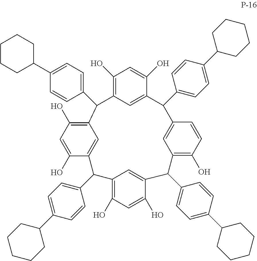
C1(O)=C2C=C(C(O)=C1)C(C1=CC=C(C3CCCCC3)C=C1)C1=CC(=C(O)C=C1)C(C1=CC=C(C3CCCCC3)C=C1)C1=CC(=C(O)C=C1O)C(C1=CC=C(C3CCCCC3)C=C1)C1=CC(=C(O)C=C1O)C2C1=CC=C(C2CCCCC2)C=C1
